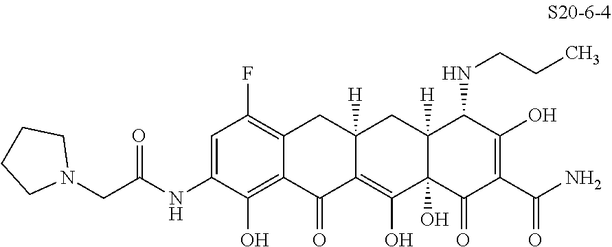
C1=C(NC(CN2CCCC2)=O)C(O)=C2C(=C1F)CC1([H])C(=C(O)C3(O)C([H])(C1)C(NCCC)C(O)=C(C(N)=O)C3=O)C2=O
